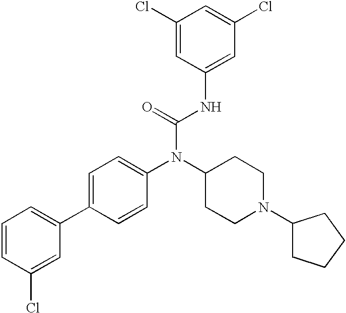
C1=CC(Cl)=CC(C2=CC=C(N(C3CCN(C4CCCC4)CC3)C(=O)NC3=CC(Cl)=CC(Cl)=C3)C=C2)=C1
